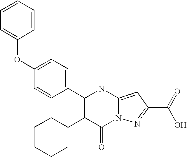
C1(=O)N2C(=CC(C(=O)O)=N2)NC(C2=CC=C(OC3=CC=CC=C3)C=C2)=C1C1CCCCC1
